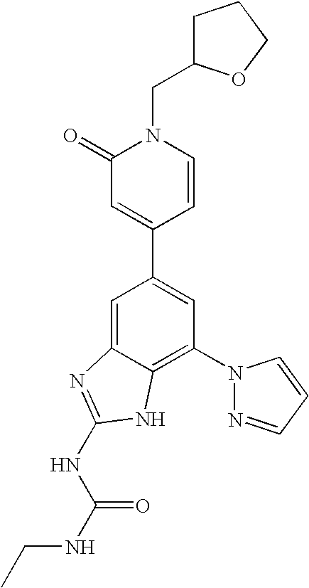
C1=C2C(=C(N3N=CC=C3)C=C1C1=CC(=O)N(CC3CCCO3)C=C1)NC(NC(=O)NCC)=N2
